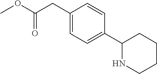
C1(CC(OC)=O)=CC=C(C2NCCCC2)C=C1
